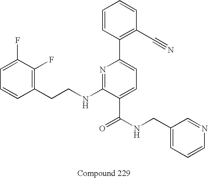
C1=CC(CCNC2=NC(C3=C(C#N)C=CC=C3)=CC=C2C(NCC2=CC=CN=C2)=O)=C(F)C(F)=C1
